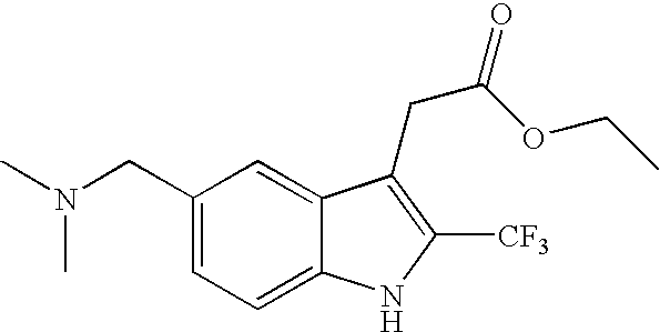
N(CC1=CC=C2C(=C1)C(CC(OCC)=O)=C([CF3])N2)(C)C
